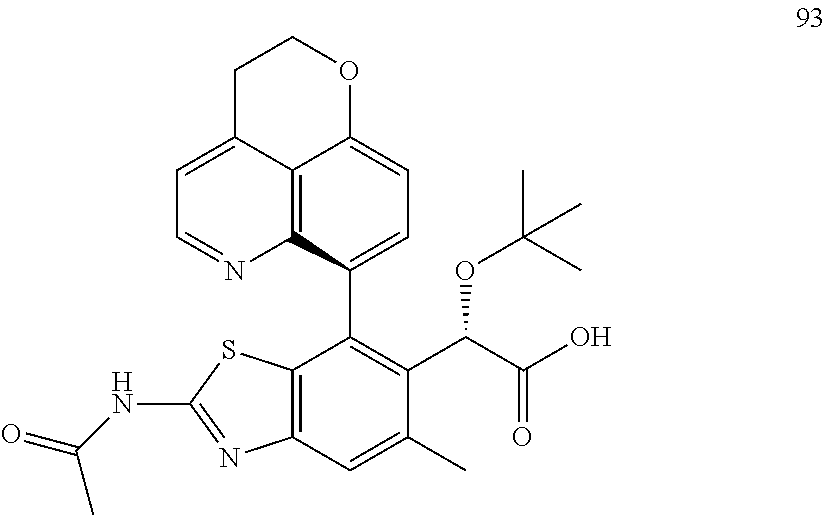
C12=C(C=C(C)C(C(C(O)=O)OC(C)(C)C)=C1C1=CC=C3C4=C1N=CC=C4CCO3)N=C(NC(C)=O)S2
